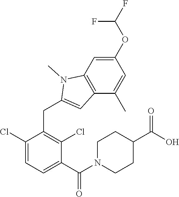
C1(CC2=CC3=C(N2C)C=C(OC(F)F)C=C3C)=C(Cl)C(C(=O)N2CCC(C(=O)O)CC2)=CC=C1Cl
